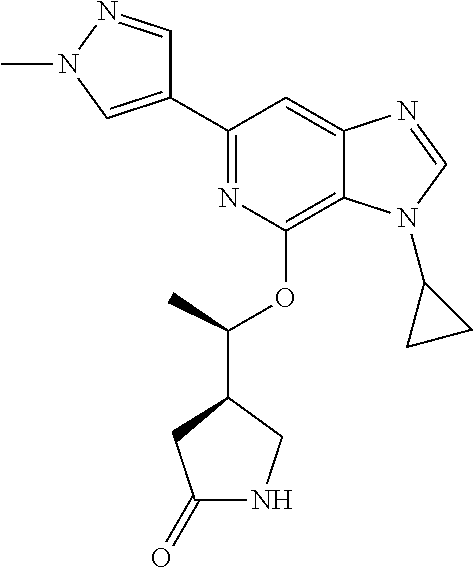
C1(C2=CN(C)N=C2)=NC(OC(C2CC(=O)NC2)C)=C2C(=C1)N=CN2C1CC1
